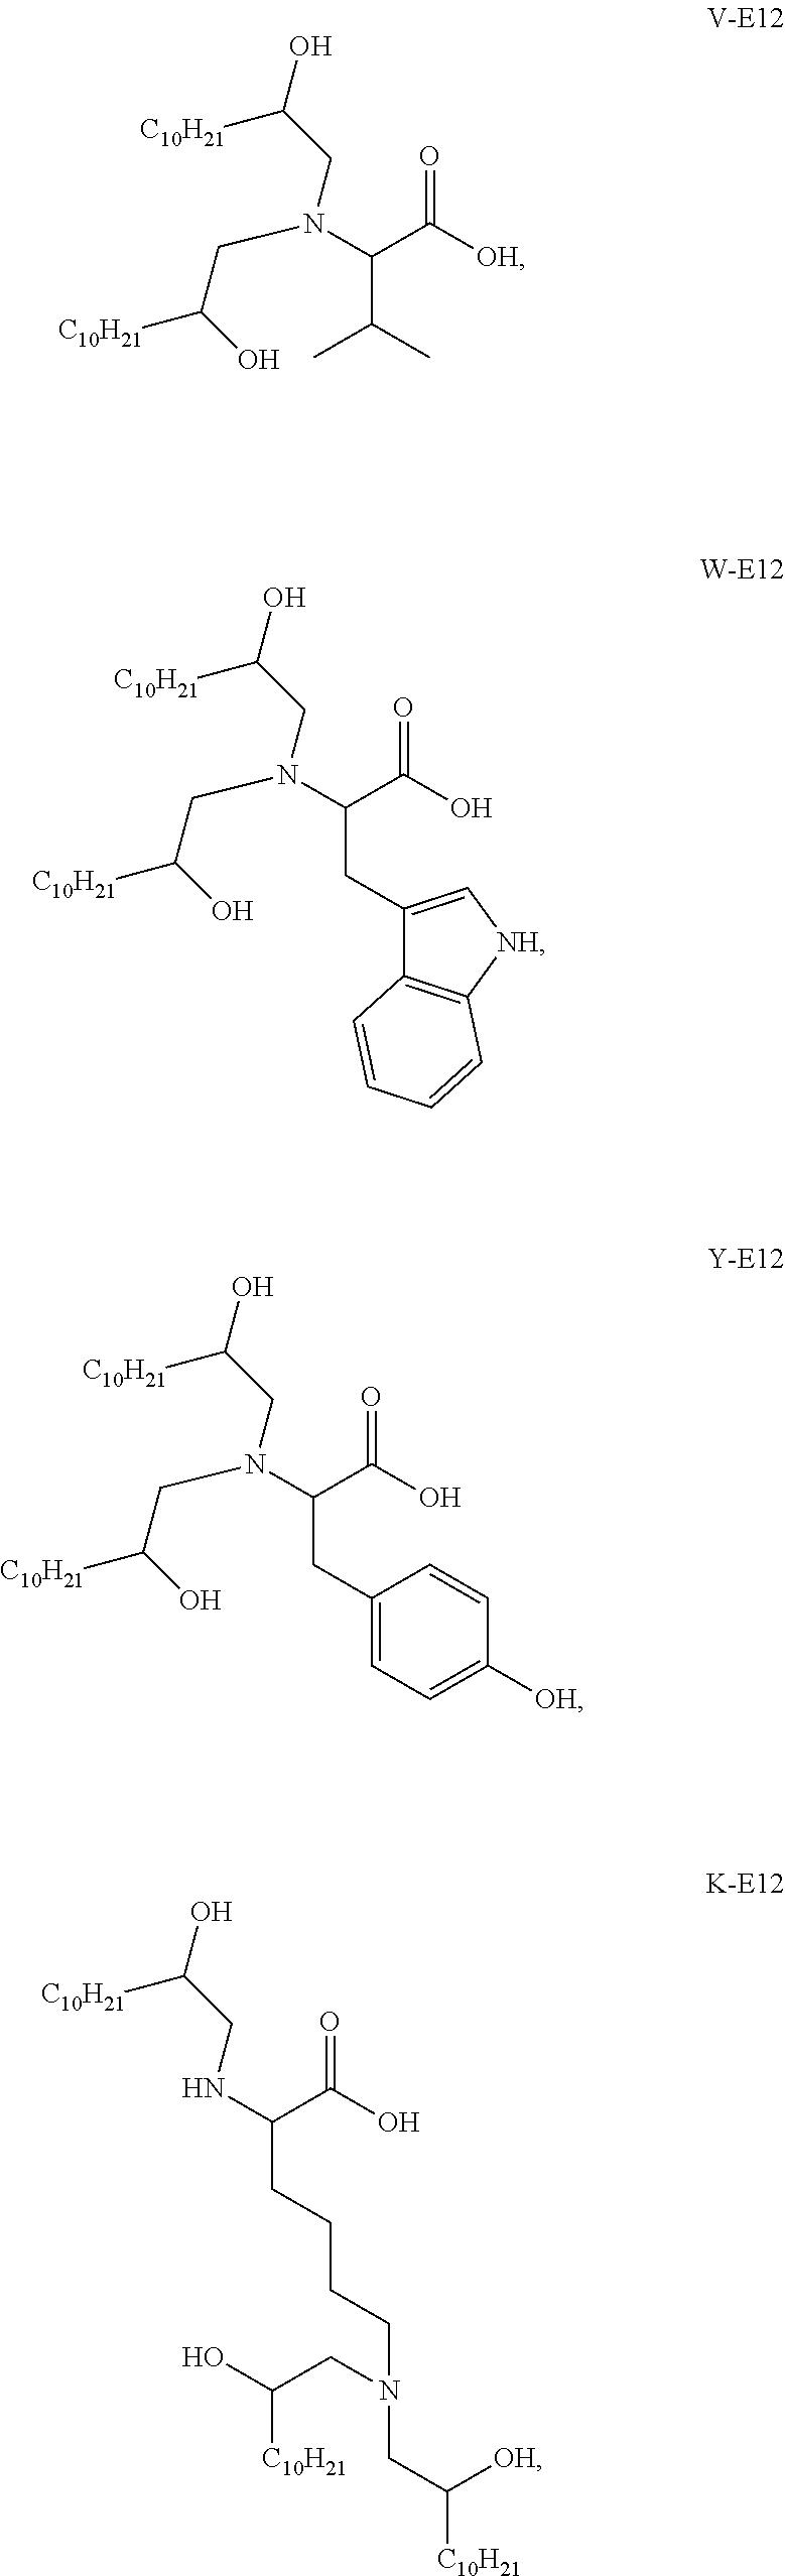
C(C(C)C)(C([OH])=O)N(CC(O)[C10H21])CC(O)[C10H21].C(CC1=C[NH]C2=C1C=CC=C2)(C(O)=O)N(CC(O)[C10H21])CC(O)[C10H21].C(CC1=CC=C([OH])C=C1)(C(O)=O)N(CC(O)[C10H21])CC(O)[C10H21].C(CCCCN(CC(O)[C10H21])CC([OH])[C10H21])(C(O)=O)NCC(O)[C10H21]
